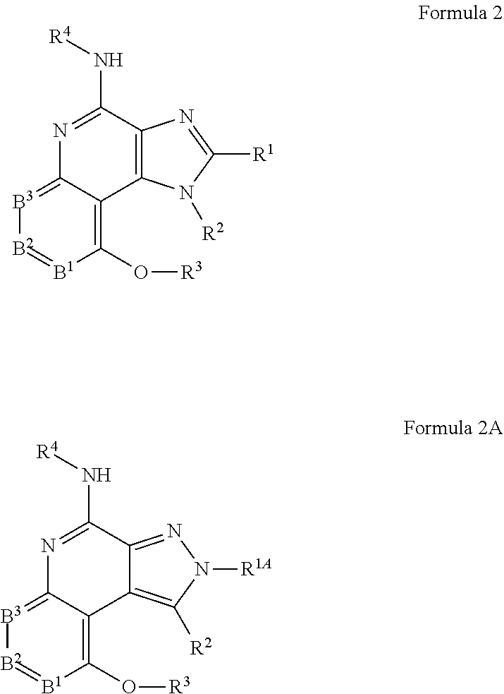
C1(O[R3])=C2C(=[B3][B2]=[B1]1)N=C(N[R4])C1=C2N([R2])C([R1])=N1.C1(O[R3])=C2C(=[B3][B2]=[B1]1)N=C(N[R4])C1=NN([R1A])C([R2])=C21
